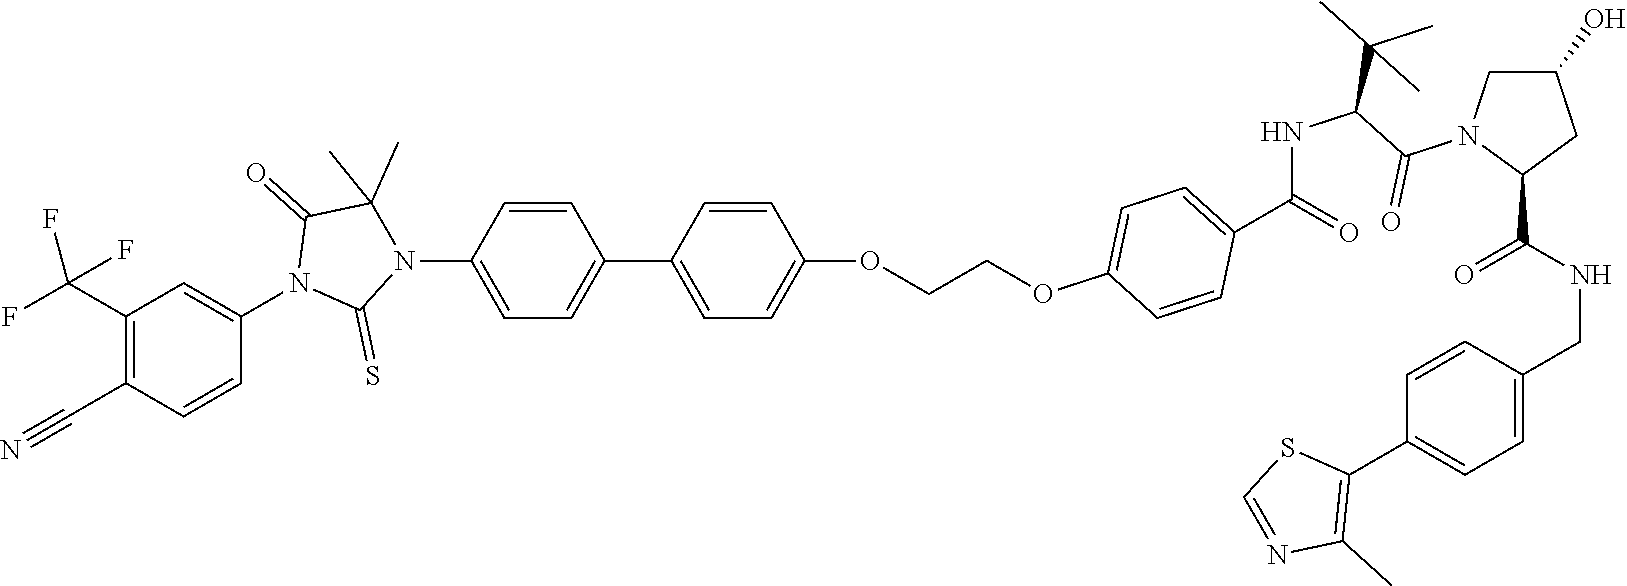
C(NC(=O)C1CC(O)CN1C(=O)C(C(C)(C)C)NC(C1=CC=C(OCCOC2=CC=C(C3=CC=C(N4C(=S)N(C5=CC(C(F)(F)F)=C(C#N)C=C5)C(=O)C4(C)C)C=C3)C=C2)C=C1)=O)C1=CC=C(C2=C(C)N=CS2)C=C1
